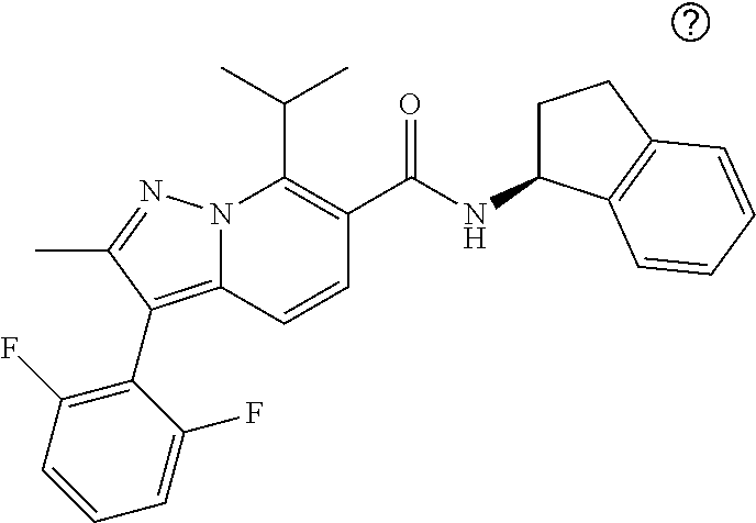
CC(C)C1=C(C(NC2CCC3=C2C=CC=C3)=O)C=CC2=C(C3=C(F)C=CC=C3F)C(C)=NN12
